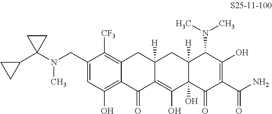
C1(CN(C)C2(C3CC3)CC2)=CC(O)=C2C(=C1[CF3])CC1([H])C(=C(O)C3(O)C([H])(C1)C(N(C)C)C(O)=C(C(N)=O)C3=O)C2=O
